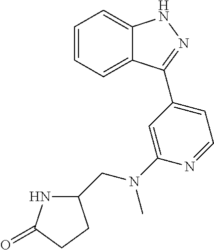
C1=CC=C2C(=C1)NN=C2C1=CC=NC(N(CC2NC(=O)CC2)C)=C1
